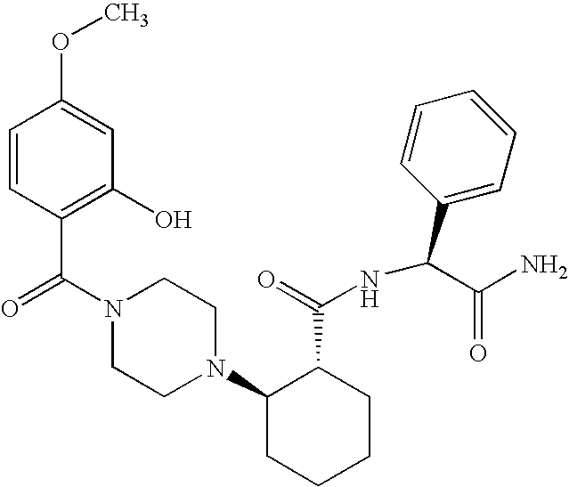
C(N1CCN(C2CCCCC2C(=O)NC(C2=CC=CC=C2)C(N)=O)CC1)(=O)C1=C(O)C=C(OC)C=C1
